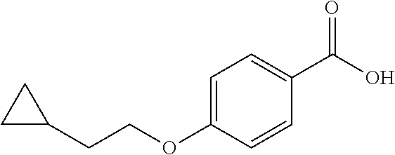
C1=C(OCCC2CC2)C=CC(C(O)=O)=C1
